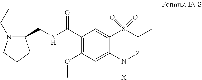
C1(OC)=C(C(NCC2N(CC)CCC2)=O)C=C(S(CC)(=O)=O)C(N([Z])[X])=C1
